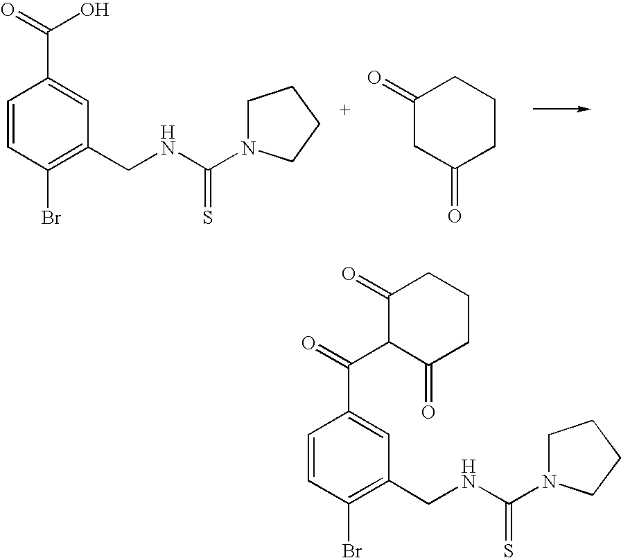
C1(=O)CC(=O)CCC1.C1=CC(Br)=C(CNC(=S)N2CCCC2)C=C1C(=O)O.C1=CC(Br)=C(CNC(=S)N2CCCC2)C=C1C(=O)C1C(=O)CCCC1=O
